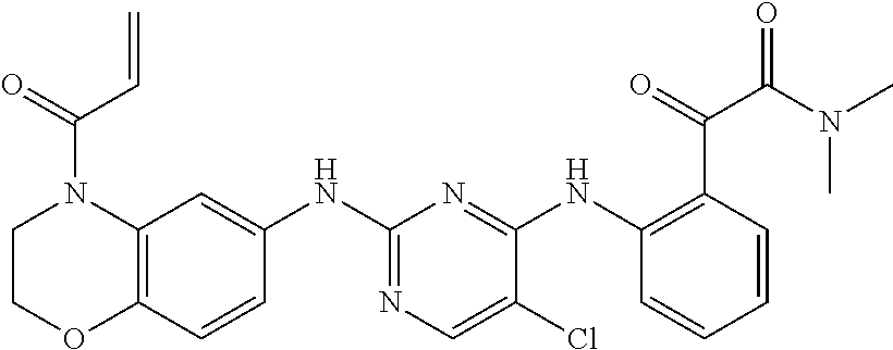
C12=C(C=CC(NC3=NC=C(Cl)C(NC4=C(C(=O)C(N(C)C)=O)C=CC=C4)=N3)=C1)OCCN2C(C=C)=O
